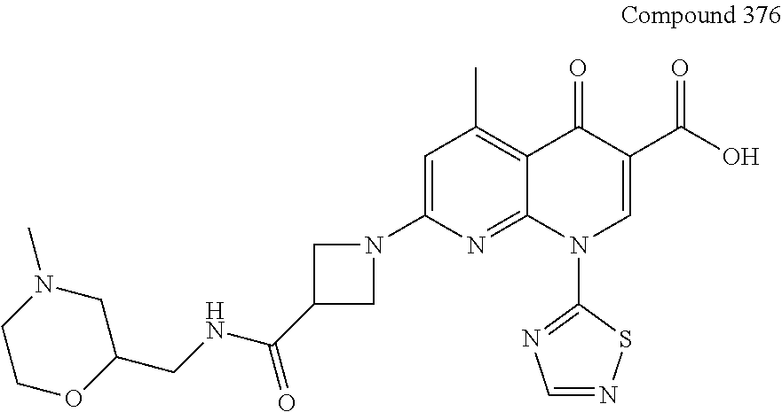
C1=C(N2CC(C(NCC3CN(C)CCO3)=O)C2)N=C2C(=C1C)C(=O)C(C(O)=O)=CN2C1=NC=NS1
